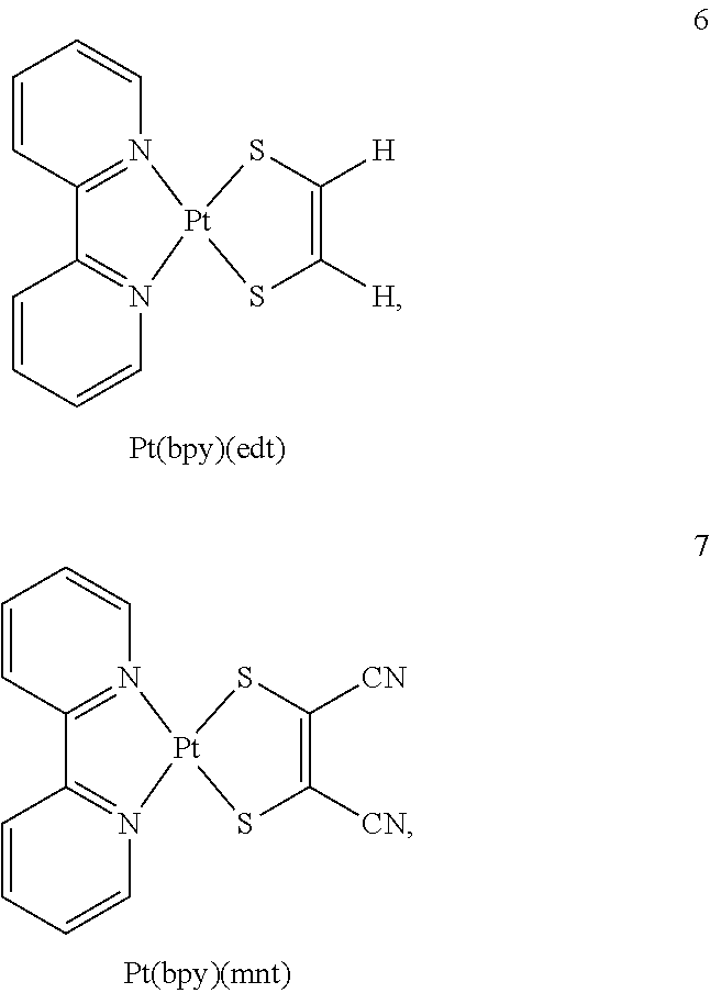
C1=CC2=N(C=C1)[Pt]1(N3=C2C=CC=C3)SC([H])=C([H])S1.C1=CC2=N(C=C1)[Pt]1(N3=C2C=CC=C3)SC([CN])=C([CN])S1
